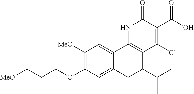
[MeO]C1=C(OCCC[MeO])C=C2C(=C1)C1=C(C(Cl)=C(C(=O)O)C(=O)N1)C(C(C)C)C2
